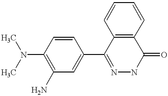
C1(N(C)C)=C(N)C=C(C2=NNC(=O)C3=C2C=CC=C3)C=C1
